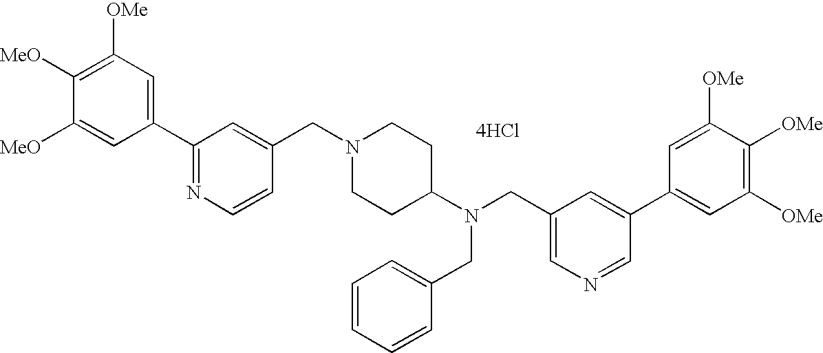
C1(C2=NC=CC(CN3CCC(N(CC4=CN=CC(C5=CC([OMe])=C([OMe])C([OMe])=C5)=C4)CC4=CC=CC=C4)CC3)=C2)=CC([OMe])=C([MeO])C([MeO])=C1.[4HCl]
